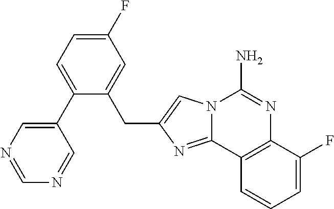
C1(C2=CN=CN=C2)=CC=C(F)C=C1CC1=CN2C(=N1)C1=C(N=C2N)C(F)=CC=C1
